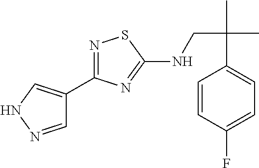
N1=C(C2=CNN=C2)N=C(NCC(C)(C)C2=CC=C(F)C=C2)S1
